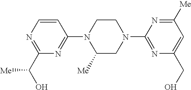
N1=C(C(O)[Me])N=C(N2C([Me])CN(C3=NC(CO)=CC([Me])=N3)CC2)C=C1
